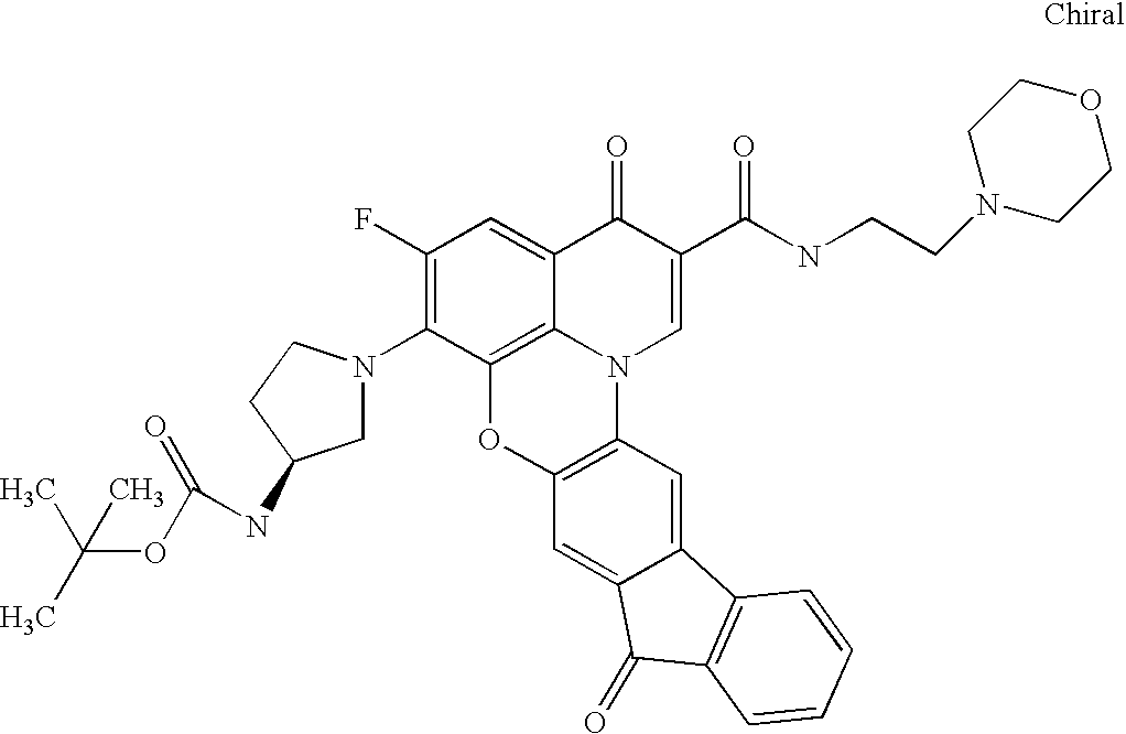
C1(F)=C(N2CC(NC(=O)OC(C)(C)C)CC2)C2=C3C(=C1)C(=O)C(C(NCCN1CCOCC1)=O)=CN3C1=C(O2)C=C2C(=C1)C1=C(C2=O)C=CC=C1
